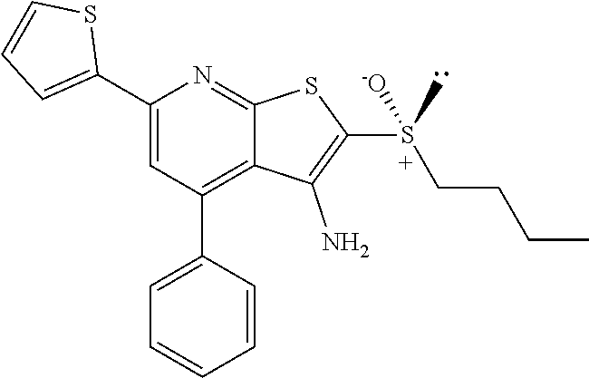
S(CCCC)(C1=C(N)C2=C(C3=CC=CC=C3)C=C(C3=CC=CS3)N=C2S1)([-O])C
